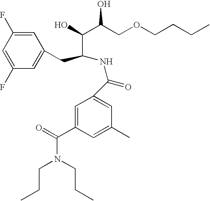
C1=C(F)C=C(F)C=C1CC(NC(=O)C1=CC(C)=CC(C(=O)N(CCC)CCC)=C1)C(O)C(COCCCC)O
